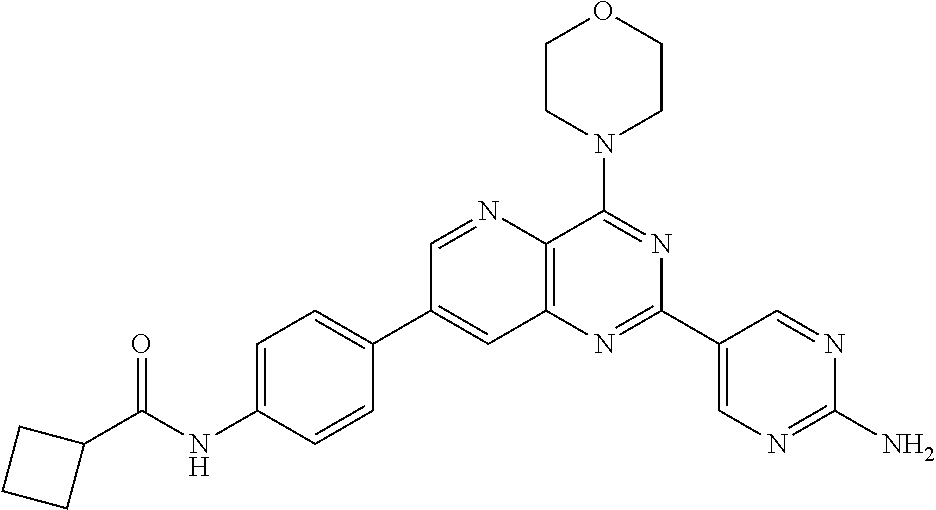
C1=C(NC(C2CCC2)=O)C=CC(C2=CC3=C(C(N4CCOCC4)=NC(C4=CN=C(N)N=C4)=N3)N=C2)=C1
